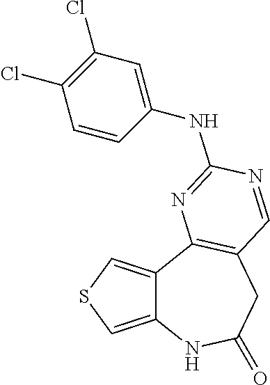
C12=CSC=C1C1=C(CC(=O)N2)C=NC(NC2=CC(Cl)=C(Cl)C=C2)=N1
